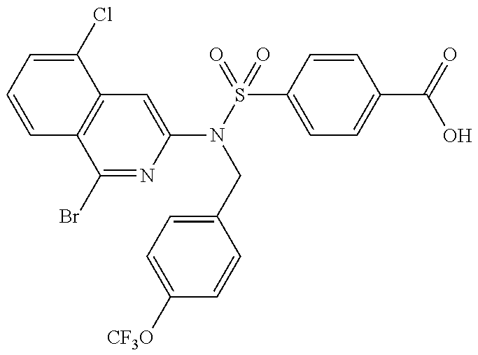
C1(N(S(=O)(C2=CC=C(C(=O)O)C=C2)=O)CC2=CC=C([CF3O])C=C2)=CC2=C(C(Br)=N1)C=CC=C2Cl
